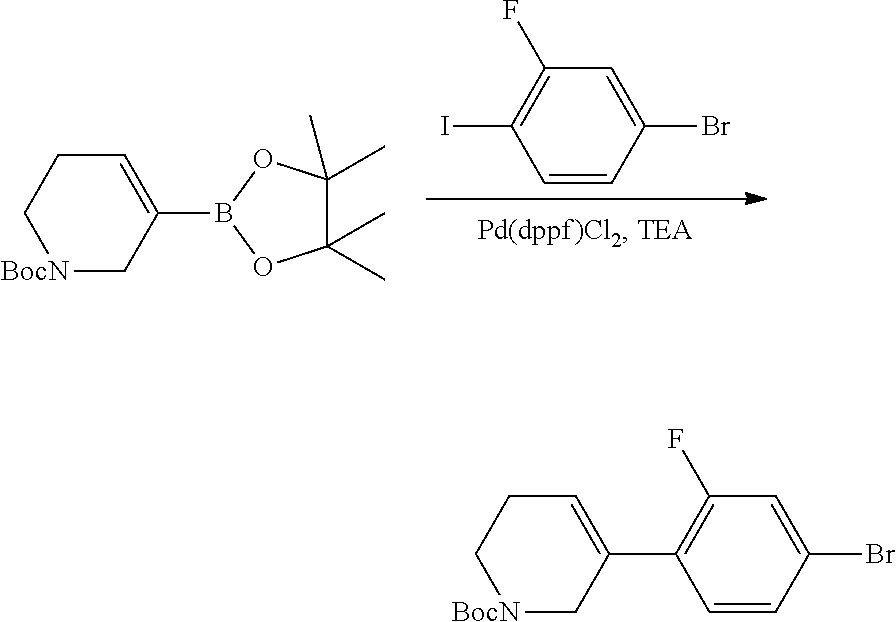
C1(Br)=CC(F)=C(I)C=C1.[BocN]1CC(B2OC(C)(C)C(C)(C)O2)=CCC1.C1(Br)=CC(F)=C(C2=CCC[BocN]C2)C=C1
